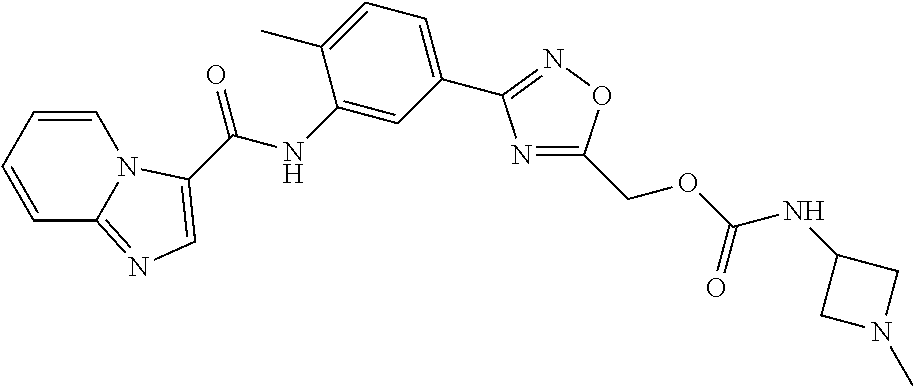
N1=C(COC(=O)NC2CN(C)C2)ON=C1C1=CC=C(C)C(NC(=O)C2=CN=C3C=CC=CN32)=C1
